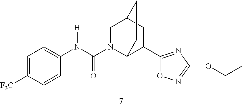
C1=C([F3C])C=CC(N(C(N2C3C(C4=NC(OCC)=NO4)CC(C2)CC3)=O)[H])=C1
